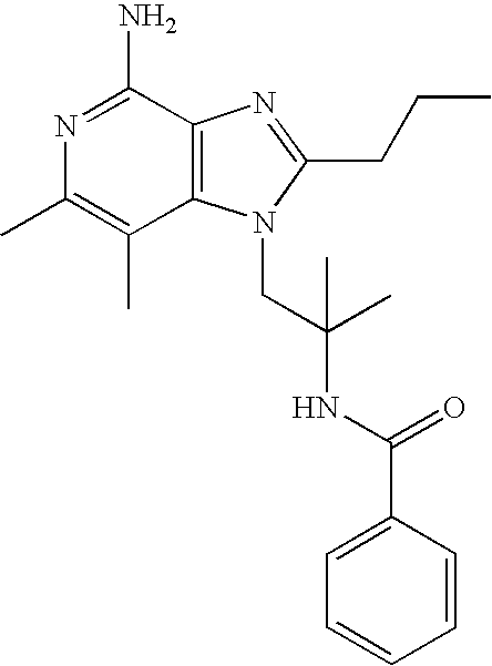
N1=C(N)C2=C(C(C)=C1C)N(CC(NC(C1=CC=CC=C1)=O)(C)C)C(CCC)=N2
